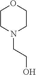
C1CN(CCO)CCO1
